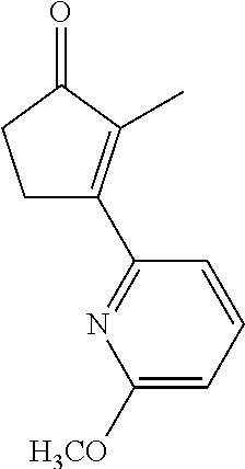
C1C(C2=NC([H3CO])=CC=C2)=C(C)C(=O)C1
